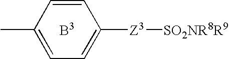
C1=CC(C)=CC=C1[Z3][SO2NR8R9]
